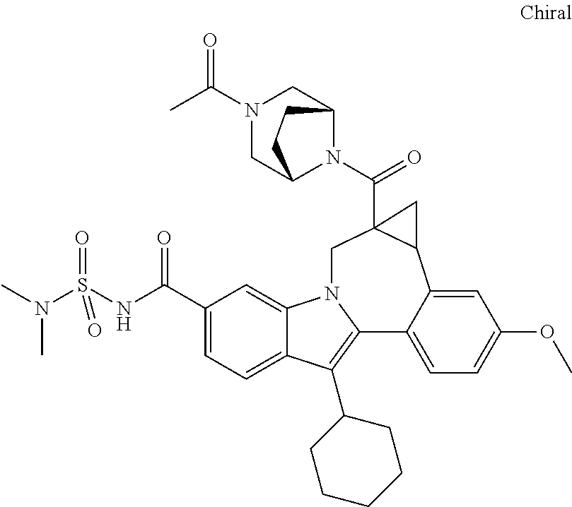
C1(C(NS(N(C)C)(=O)=O)=O)=CC=C2C(=C1)N1C(=C2C2CCCCC2)C2=CC=C(OC)C=C2C2C(C(=O)N3C4CN(C(C)=O)CC3CC4)(C1)C2
